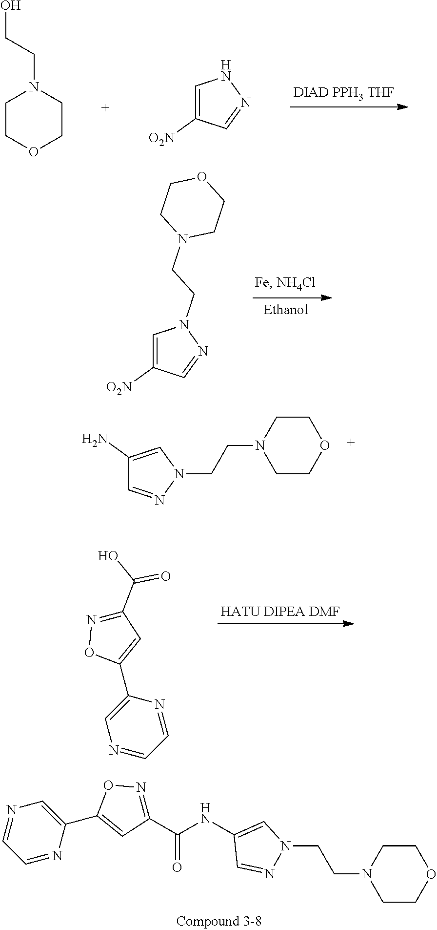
C1COCCN1CCO.C1=C([O2N])C=NN1.C1=C([O2N])C=NN1CCN1CCOCC1.N1=CC=NC(C2=CC(C(NC3=CN(CCN4CCOCC4)N=C3)=O)=NO2)=C1.C1CN(CCN2C=C(N)C=N2)CCO1.C1(C2=CC(C(O)=O)=NO2)=CN=CC=N1
